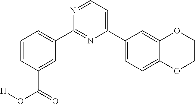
C1=CC(C(O[H])=O)=CC(C2=NC(C3=CC=C4C(=C3)OCCO4)=CC=N2)=C1
